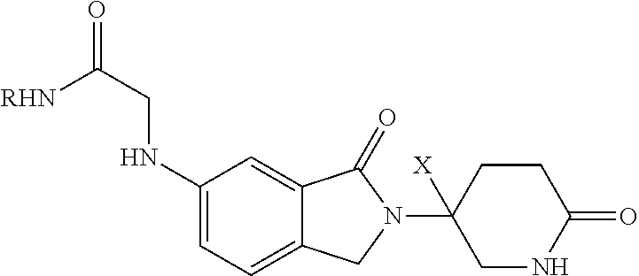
C1(NCC(=O)[RHN])=CC=C2C(=C1)C(=O)N(C1([X])CNC(=O)CC1)C2
